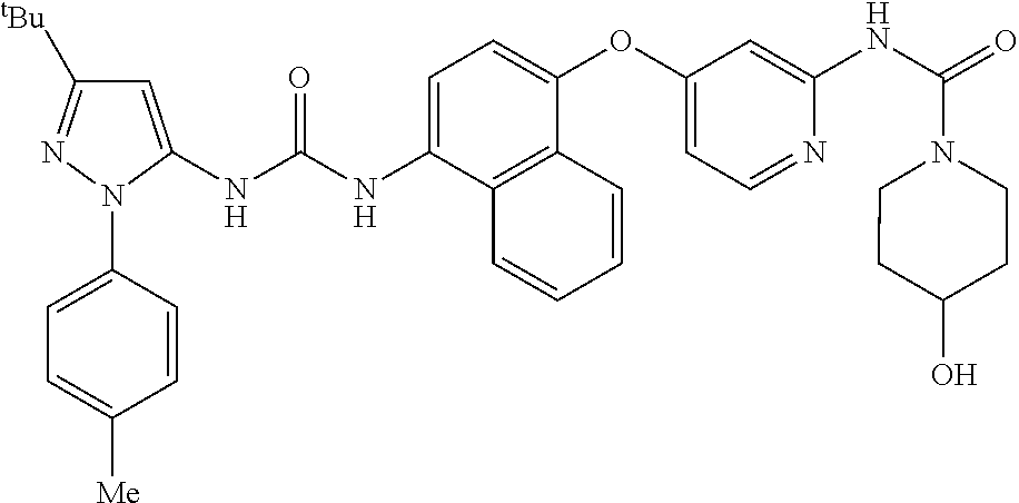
C1=C(NC(NC2=CC([tBu])=NN2C2=CC=C([Me])C=C2)=O)C2=C(C(OC3=CC=NC(NC(=O)N4CCC(O)CC4)=C3)=C1)C=CC=C2
